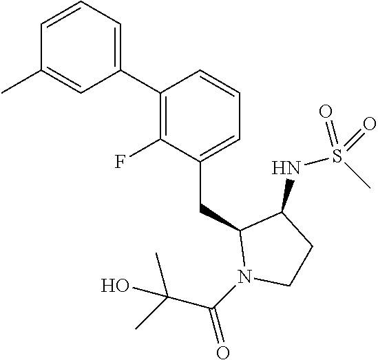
C1(C2=C(F)C(CC3N(C(C(C)(C)O)=O)CCC3NS(C)(=O)=O)=CC=C2)=CC=CC(C)=C1
